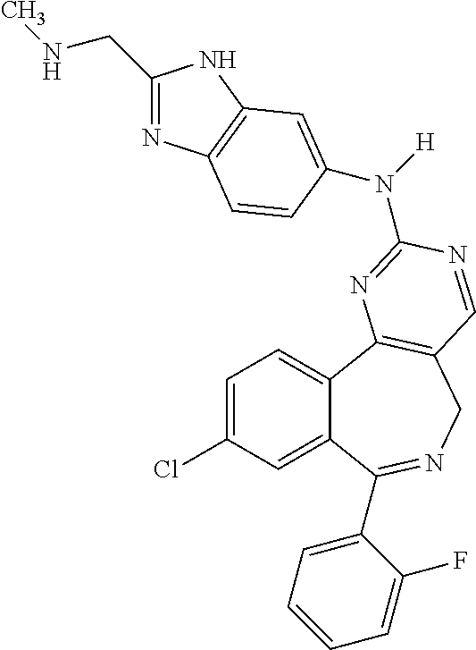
C1=C(Cl)C=C2C(=C1)C1=C(CN=C2C2=CC=CC=C2F)C=NC(N([H])C2=CC3=C(N=C(CNC)N3)C=C2)=N1
